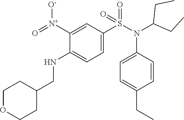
C1([N+](=O)[O-])=CC(S(N(C(CC)CC)C2=CC=C(CC)C=C2)(=O)=O)=CC=C1NCC1CCOCC1
